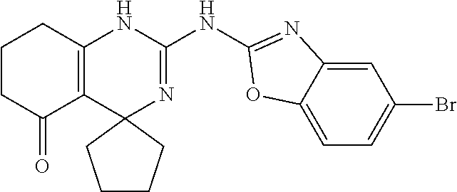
C1CC(=O)C2=C(C1)NC(NC1=NC3=CC(Br)=CC=C3O1)=NC21CCCC1
